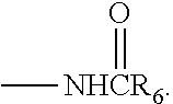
C[NHCR6]=O
